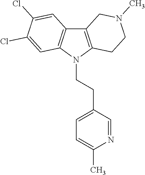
C12=C(N(CCC3=CC=C(C)N=C3)C3=C1C=C(Cl)C(Cl)=C3)CCN(C)C2
